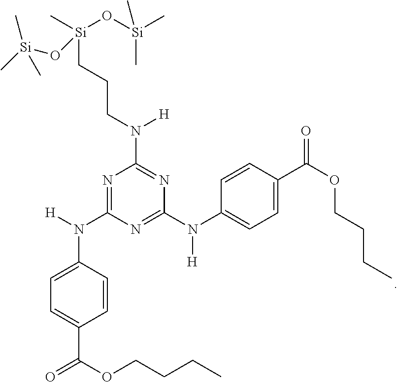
C1=CC(N([H])C2=NC(N(CCC[Si](C)(O[Si](C)(C)C)O[Si](C)(C)C)[H])=NC(N(C3=CC=C(C(OCCCC)=O)C=C3)[H])=N2)=CC=C1C(OCCCC)=O
